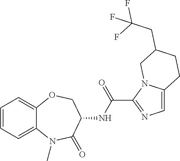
C12=CC=CC=C1OCC(NC(C1=NC=C3N1CC(CC(F)(F)F)CC3)=O)C(=O)N2C
